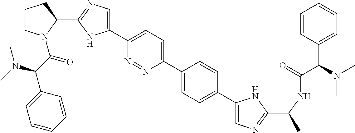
C1(C2=CC=C(C3=CC=C(C4=CN=C(C(C)NC(=O)C(C5=CC=CC=C5)N(C)C)N4)C=C3)N=N2)=CN=C(C2N(C(C(C3=CC=CC=C3)N(C)C)=O)CCC2)N1
